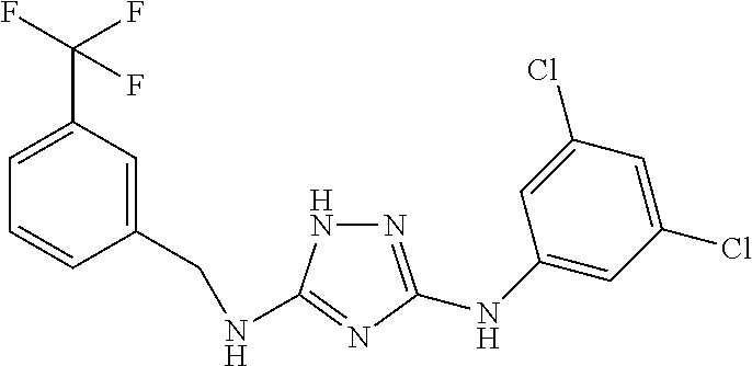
N1=C(NC2=CC(Cl)=CC(Cl)=C2)N=C(NCC2=CC(C(F)(F)F)=CC=C2)N1
